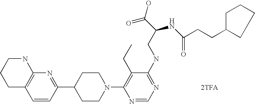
C1=CC(C2CCN(C3=C(CC)C(NCC(C(O)=O)NC(=O)CCC4CCCC4)=NC=N3)CC2)=NC2=C1CCCN2.[2TFA]
